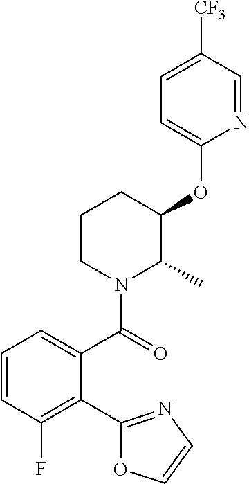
C1(C(N2C(C)C(OC3=CC=C([CF3])C=N3)CCC2)=O)=CC=CC(F)=C1C1=NC=CO1
